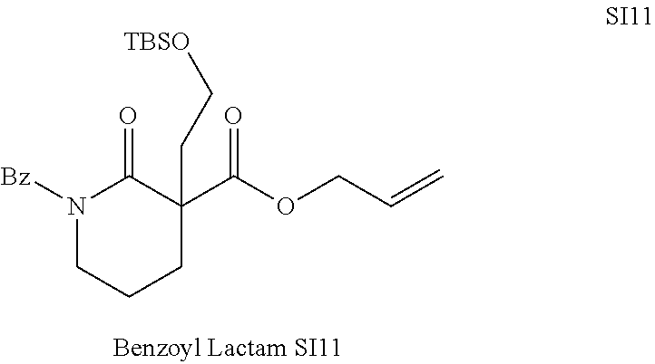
N1([Bz])CCCC(C(OCC=C)=O)(CC[TBSO])C1=O
